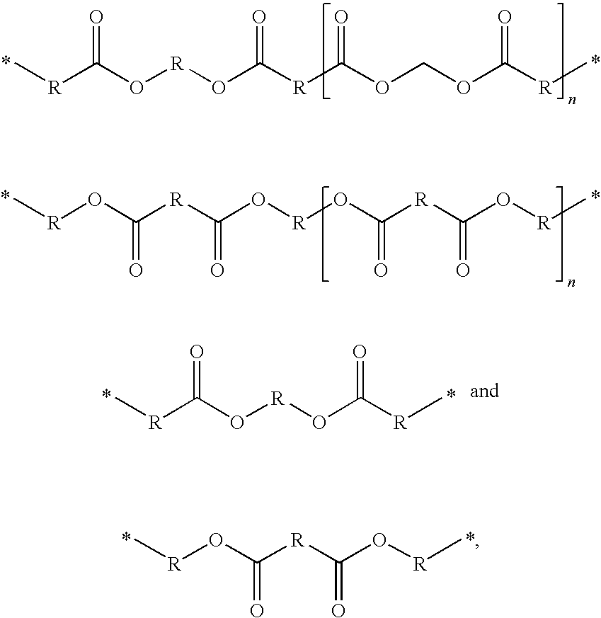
C[R]C(O[R]OC([R]C(OCOC([R]C)=O)=O)=O)=O.C[R]OC([R]C(O[R]OC([R]C(O[R]C)=O)=O)=O)=O.C[R]C(O[R]OC([R]C)=O)=O.C[R]OC([R]C(O[R]C)=O)=O
